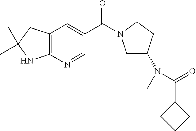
C(C1=CC2=C(N=C1)NC(C)(C)C2)(=O)N1CC(N(C)C(C2CCC2)=O)CC1
